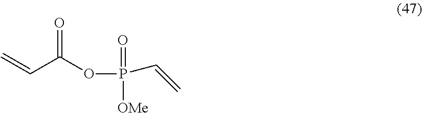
C=CC(OP(C=C)(=O)[OMe])=O
